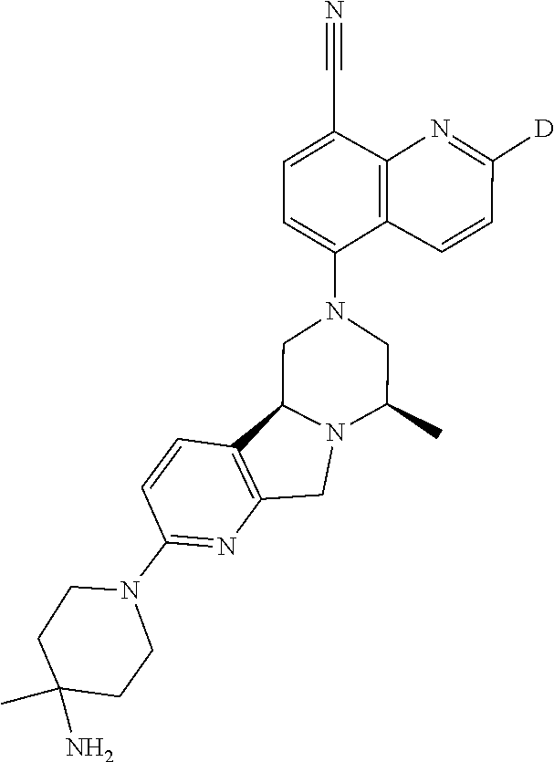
C1C(C)N2C(C3=C(C2)N=C(N2CCC(N)(C)CC2)C=C3)CN1C1=CC=C(C#N)C2=C1C=CC([D])=N2
